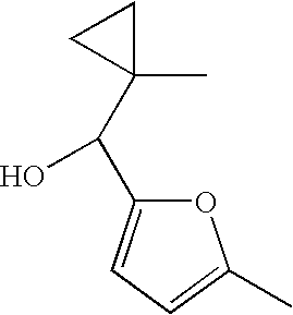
C1(C(O)C2=CC=C(C)O2)(C)CC1
